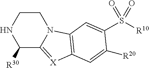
N1C([R30])C2=[X]C3=C(N2CC1)C=C(S([R10])(=O)=O)C([R20])=C3
